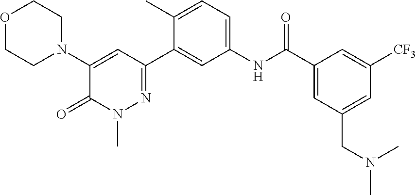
O1CCN(C2=CC(C3=CC(NC(C4=CC(CN(C)C)=CC([CF3])=C4)=O)=CC=C3C)=NN(C)C2=O)CC1
